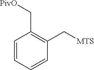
C1=CC=CC(C[MTS])=C1C[PivO]
